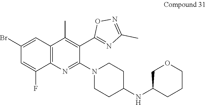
C12=C(N=C(N3CCC(NC4COCCC4)CC3)C(C3=NC(C)=NO3)=C1C)C(F)=CC(Br)=C2
